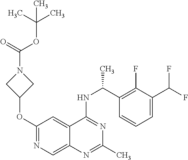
N1=C(NC(C2=C(F)C(C(F)F)=CC=C2)C)C2=CC(OC3CN(C(=O)OC(C)(C)C)C3)=NC=C2N=C1C
